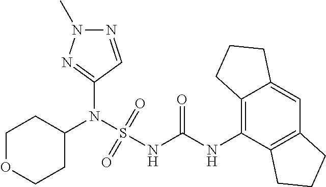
C1(N(S(NC(NC2=C3C(=CC4=C2CCC4)CCC3)=O)(=O)=O)C2CCOCC2)=NN(C)N=C1
